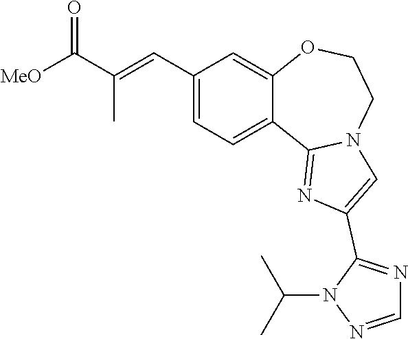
C1=C(C=C(C([MeO])=O)C)C=C2C(=C1)C1=NC(C3=NC=NN3C(C)C)=CN1CCO2
